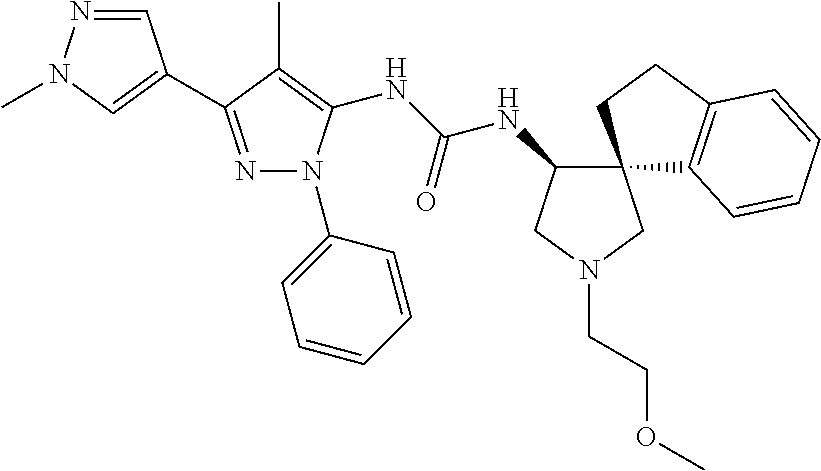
C1=NN(C)C=C1C1=NN(C2=CC=CC=C2)C(NC(=O)NC2C3(CN(CCOC)C2)C2=C(CC3)C=CC=C2)=C1C
